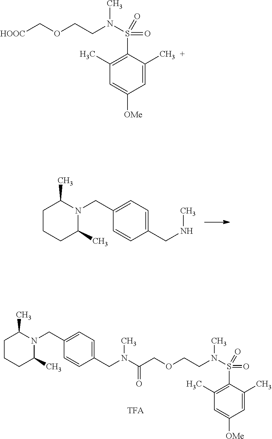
N1(CC2=CC=C(CN(C)C(=O)COCCN(S(=O)(C3=C(C)C=C([OMe])C=C3C)=O)C)C=C2)C(C)CCCC1C.N1(CC2=CC=C(CNC)C=C2)C(C)CCCC1C.C1=C(C)C(S(N(CCOC[HOOC])C)(=O)=O)=C(C)C=C1[OMe]
